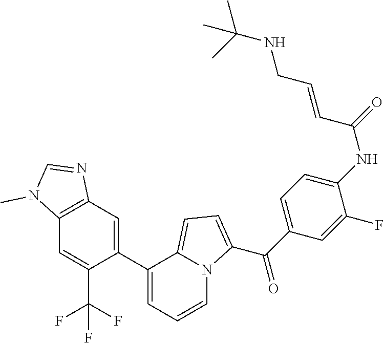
C1(C2=CC3=C(C=C2C(F)(F)F)N(C)C=N3)=CC=CN2C1=CC=C2C(C1=CC=C(NC(=O)C=CCNC(C)(C)C)C(F)=C1)=O
